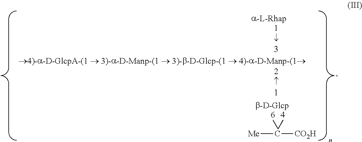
[Me]C[CO2H]
